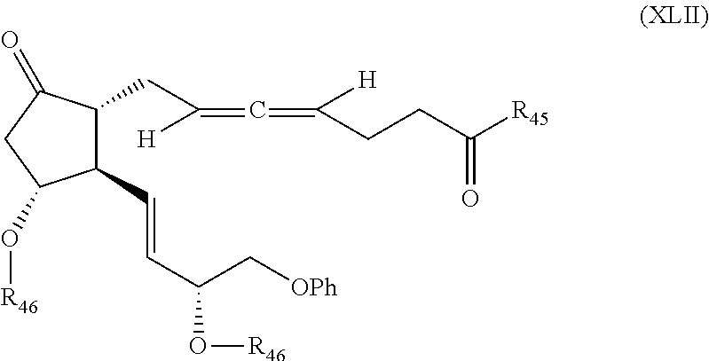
C(C(=C=C(CCC([R45])=O)[H])[H])C1C(C=CC(O[R46])C[OPh])C(O[R46])CC1=O
